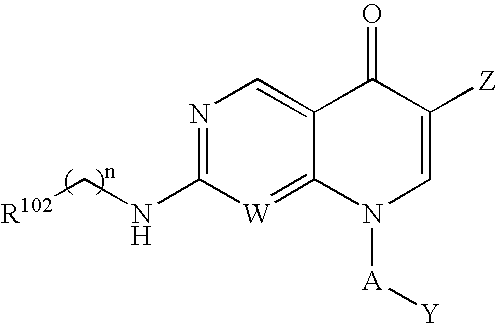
N1=C(NC[R102])[W]=C2C(=C1)C(=O)C([Z])=CN2[A][Y]
